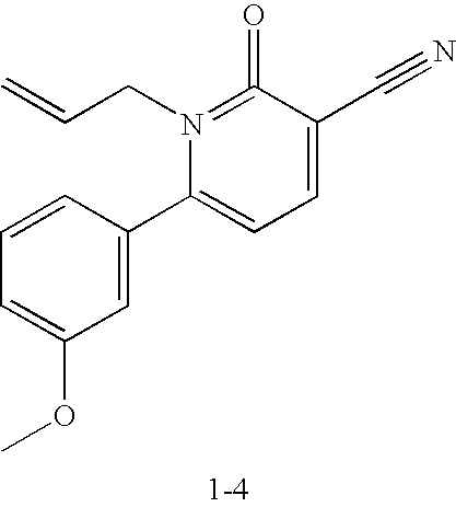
C1=C(C2=CC=C(C#N)C(=O)=N2CC=C)C=CC=C1OC
